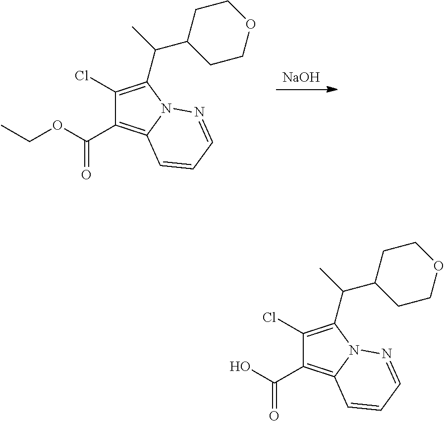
C1(Cl)=C(C(C)C2CCOCC2)N2C(=C1C(OCC)=O)C=CC=N2.[NaOH].C1(Cl)=C(C(C)C2CCOCC2)N2C(=C1C(O)=O)C=CC=N2
